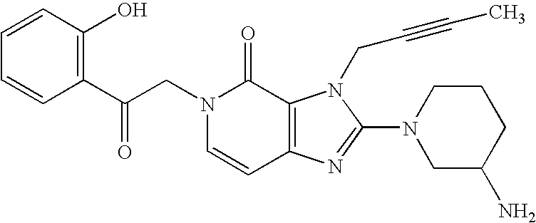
C(N1C=CC2=C(C1=O)N(CC#CC)C(N1CC(N)CCC1)=N2)C(C1=C(O)C=CC=C1)=O
